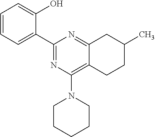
C1=CC=C(C2=NC(N3CCCCC3)=C3C(=N2)CC(C)CC3)C(O)=C1
